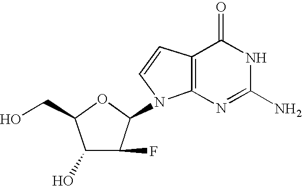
C1(O)C(F)C(N2C3=C(C=C2)C(=O)NC(N)=N3)OC1CO
